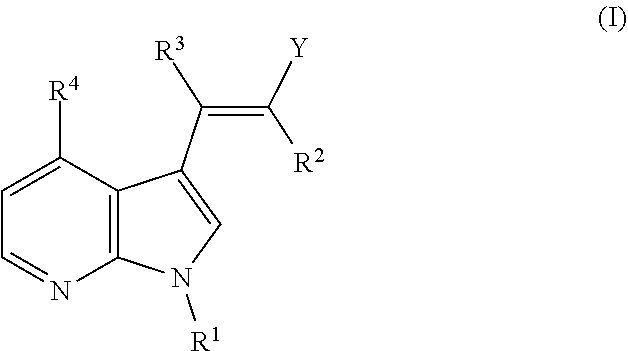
C(=C([Y])[R2])(C1=CN([R1])C2=C1C([R4])=CC=N2)[R3]
